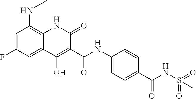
C1=C(F)C=C2C(=C1NC)NC(=O)C(C(NC1=CC=C(C(NS(=O)(=O)C)=O)C=C1)=O)=C2O
